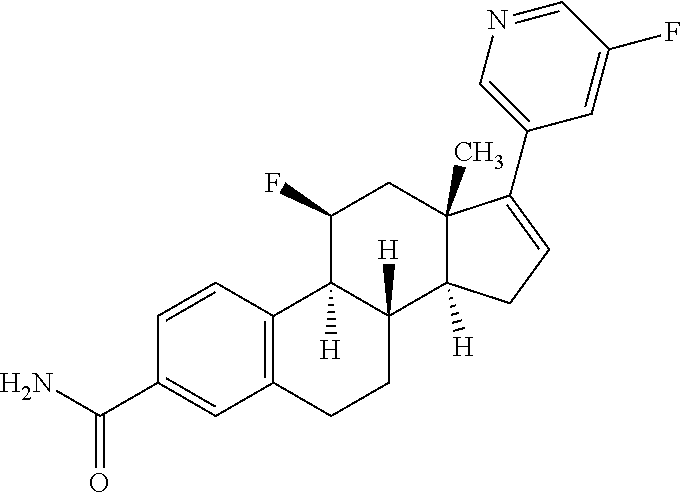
C1=CC(C(N)=O)=CC2=C1C1([H])C([H])(CC2)C2([H])C(C)(CC1F)C(C1=CN=CC(F)=C1)=CC2
